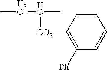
CCC(C)[CO2]C1=C([Ph])C=CC=C1
